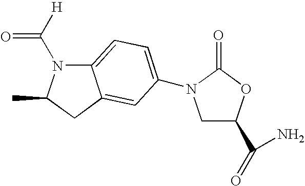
C12=CC=C(N3CC(C(N)=O)OC3=O)C=C1CC(C)N2C([H])=O
